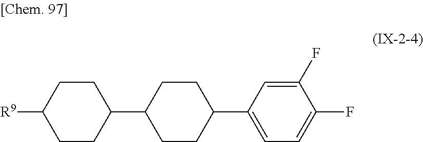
C1C([R9])CCC(C2CCC(C3=CC=C(F)C(F)=C3)CC2)C1
